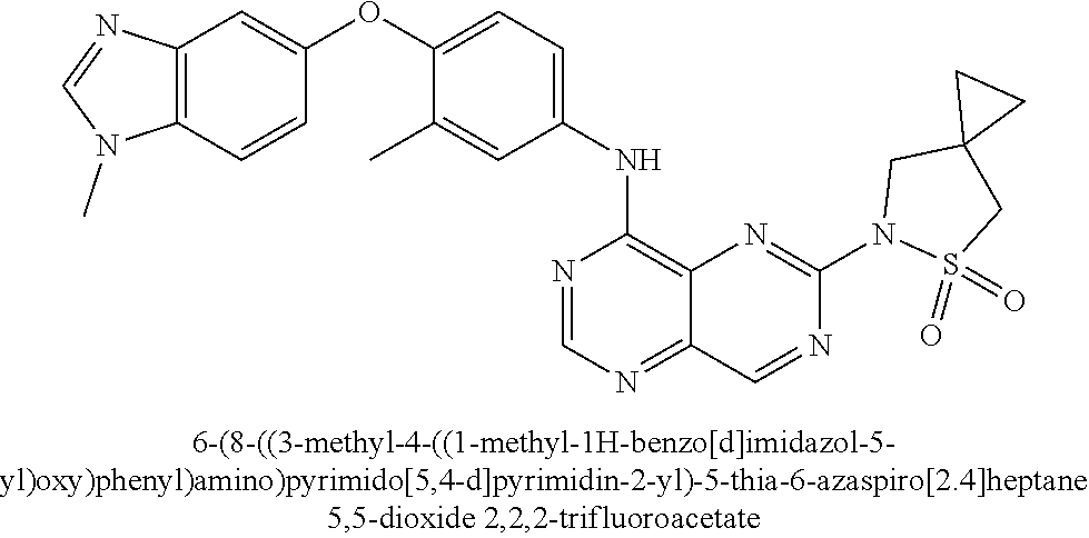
C12=C(C=CC(OC3=CC=C(NC4=C5C(=NC=N4)C=NC(N4S(=O)(=O)CC6(C4)CC6)=N5)C=C3C)=C1)N(C)C=N2
